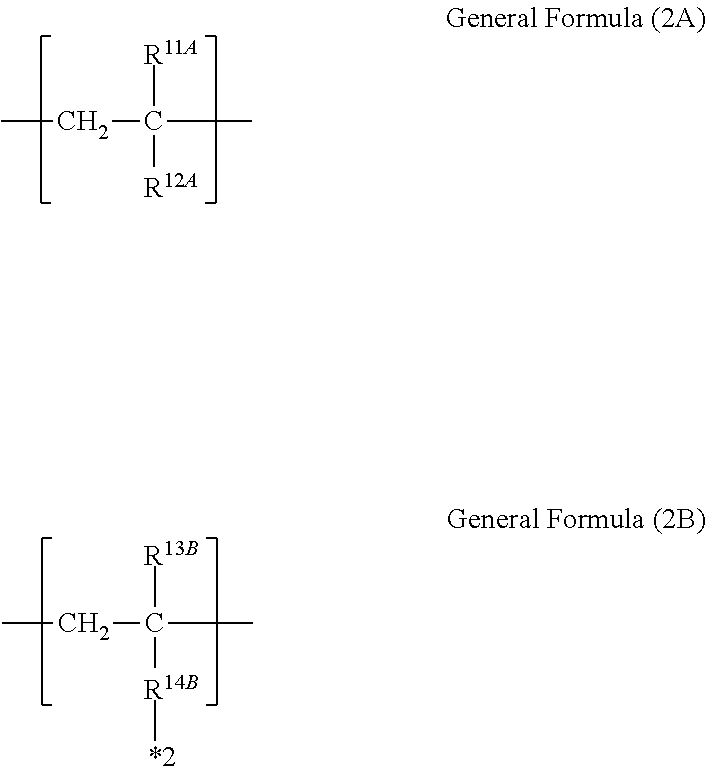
CCC(C)([R13B])[R14B][*2].CCC(C)([R11A])[R12A]
